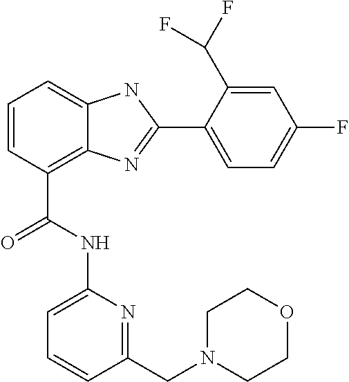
C1=CC(C(=O)NC2=CC=CC(CN3CCOCC3)=N2)=C2C(=C1)NC(C1=CC=C(F)C=C1C(F)F)=N2
